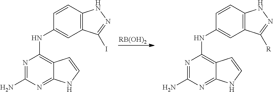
N1=C(N)N=C2C(=C1NC1=CC3=C(C=C1)NN=C3I)C=CN2.N1=C(N)N=C2C(=C1NC1=CC3=C(C=C1)NN=C3[R])C=CN2.[RB(OH)2]
